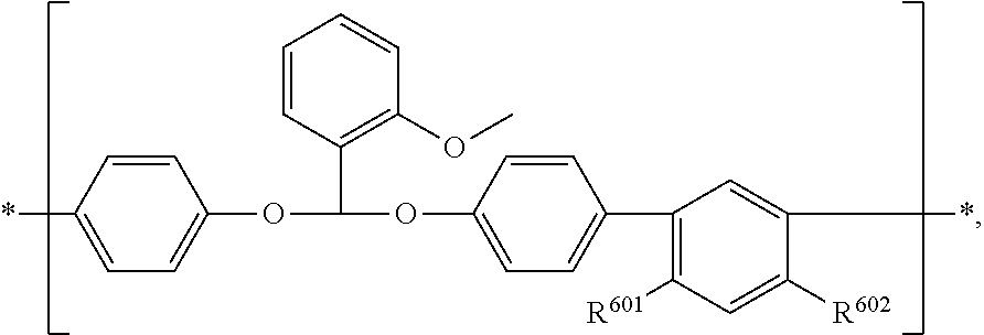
C1=CC(*)=CC=C1OC(C1=C(OC)C=CC=C1)OC1=CC=C(C2=C([R601])C=C([R602])C(*)=C2)C=C1
